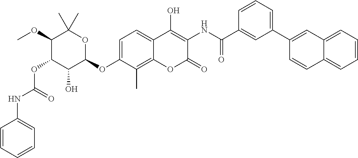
N(C(=O)OC1C(O)C(OC2=CC=C3C(=C2C)OC(=O)C(NC(=O)C2=CC(C4=CC5=CC=CC=C5C=C4)=CC=C2)=C3O)OC(C)(C)C1OC)C1=CC=CC=C1
